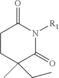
C1CC(C)(CC)C(=O)N([R1])C1=O
